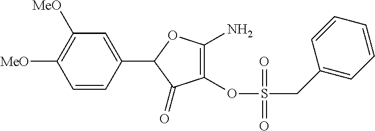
C1=CC(C2C(=O)C(OS(CC3=CC=CC=C3)(=O)=O)=C(N)O2)=CC([OMe])=C1[OMe]
